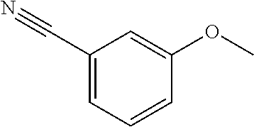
C1(C#N)=CC=CC(OC)=C1
